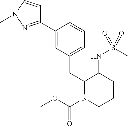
C1(C2=CC(CC3N(C(=O)OC)CCCC3NS(C)(=O)=O)=CC=C2)=NN(C)C=C1
